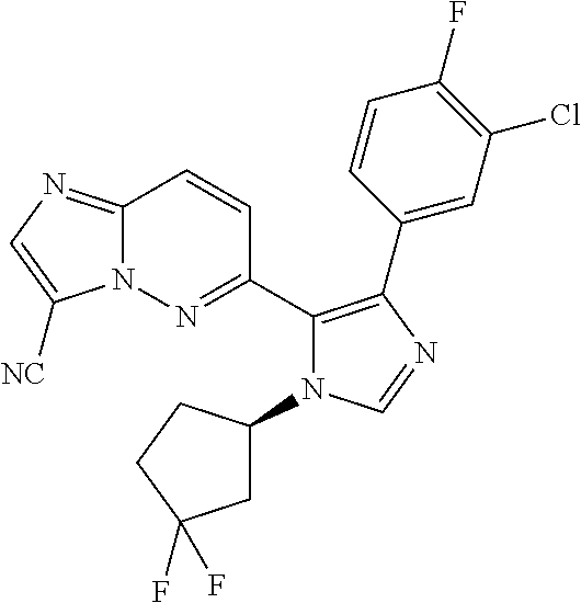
C12=NC=C([NC])N1N=C(C1=C(C3=CC(Cl)=C(F)C=C3)N=CN1C1CC(F)(F)CC1)C=C2
